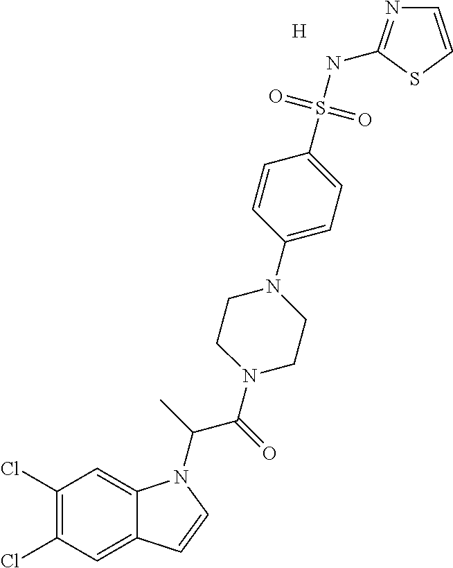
[H].C1(Cl)=C(Cl)C=C2C(=C1)N(C(C(N1CCN(C3=CC=C(S(NC4=NC=CS4)(=O)=O)C=C3)CC1)=O)C)C=C2
